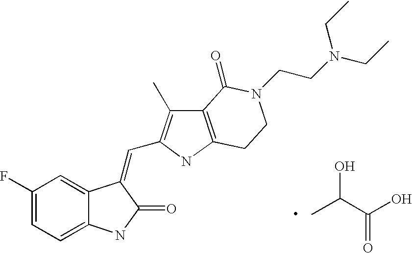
C1=C2C(=CC=C1F)NC(=O)C2=CC1=C(C)C2=C(N1)CCN(CCN(CC)CC)C2=O.CC(C(=O)O)O
